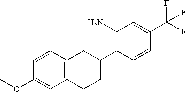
C1=CC2=C(C=C1OC)CCC(C1=C(N)C=C(C(F)(F)F)C=C1)C2
